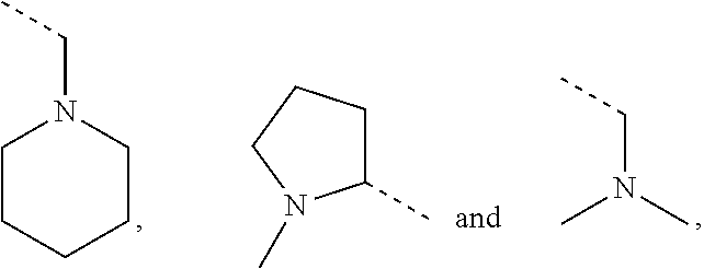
C1(C)CCCN1C.CCN(C)C.C1CCCCN1CC
